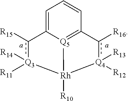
[Q5]12=C3C=CC=C1c([R15])[Q3]([R11])([R14])[Rh]2([R10])[Q4]([R12])([R13])c3[R16]
